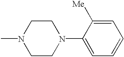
CN1CCN(C2=CC=CC=C2[Me])CC1
